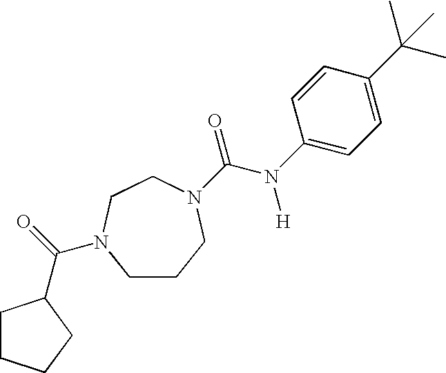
C1CCN(C(=O)N([H])C2=CC=C(C(C)(C)C)C=C2)CCN1C(=O)C1CCCC1
